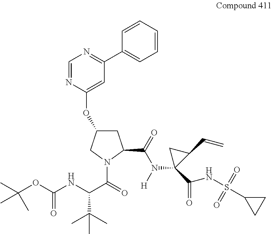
C1=NC(OC2CC(C(N(C3(C(NS(C4CC4)(=O)=O)=O)C(C=C)C3)[H])=O)N(C(=O)C(NC(OC(C)(C)C)=O)C(C)(C)C)C2)=CC(C2=CC=CC=C2)=N1
